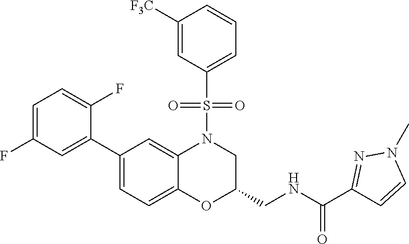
C1=C(F)C=C(C2=CC=C3C(=C2)N(S(C2=CC=CC([F3C])=C2)(=O)=O)CC(CNC(=O)C2=NN(C)C=C2)O3)C(F)=C1
